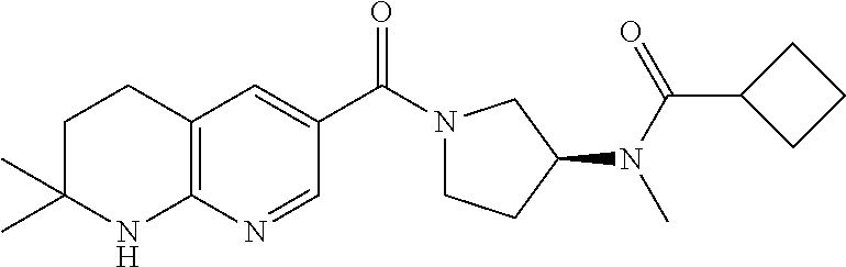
C12=C(C=C(C(=O)N3CCC(N(C)C(C4CCC4)=O)C3)C=N1)CCC(C)(C)N2
